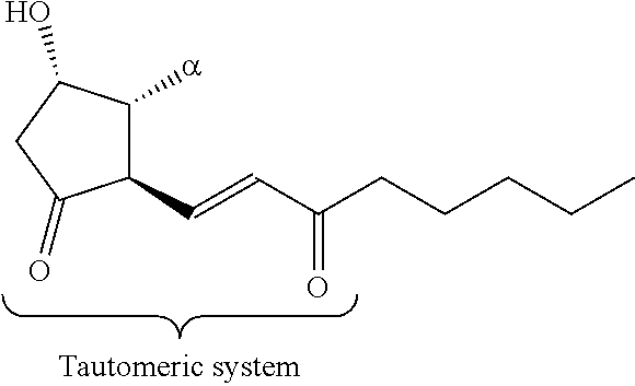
C1(C=CC(CCCCC)=O)C([a])C(O)CC1=O
